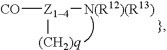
[CO][Z14]([N(R12)(R13)])[(CH2)q]
